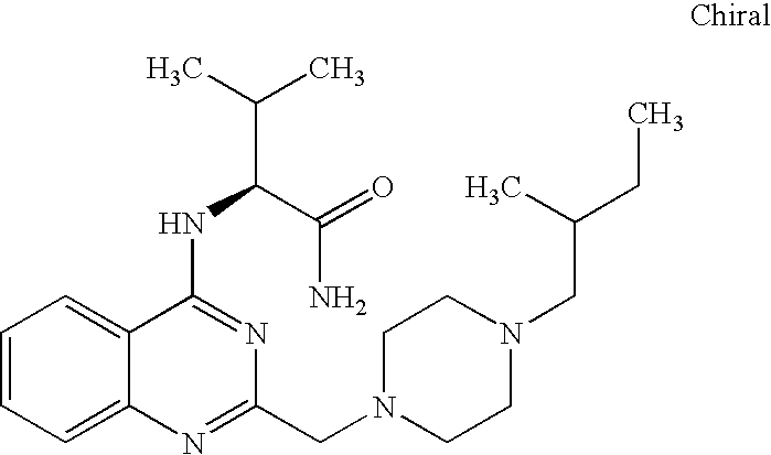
C1=CC=C2C(=C1)C(NC(C(C)C)C(=O)N)=NC(CN1CCN(CC(CC)C)CC1)=N2
